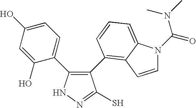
N1N=C(S)C(C2=C3C(=CC=C2)N(C(N(C)C)=O)C=C3)=C1C1=CC=C(O)C=C1O
